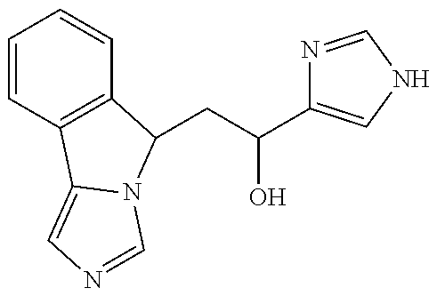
C1=CC2=C(C=C1)C(CC(O)C1=CNC=N1)N1C2=CN=C1
